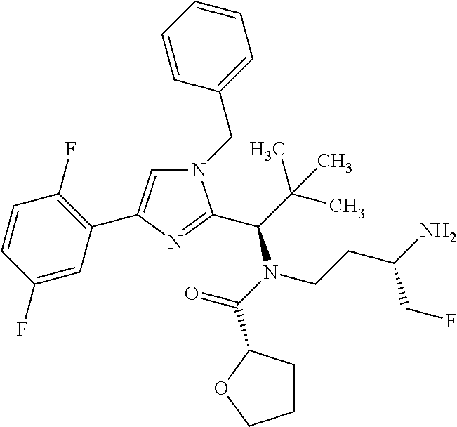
N1(CC2=CC=CC=C2)C=C(C2=C(F)C=CC(F)=C2)N=C1C(C(C)(C)C)N(C(=O)C1CCCO1)CCC(N)CF
